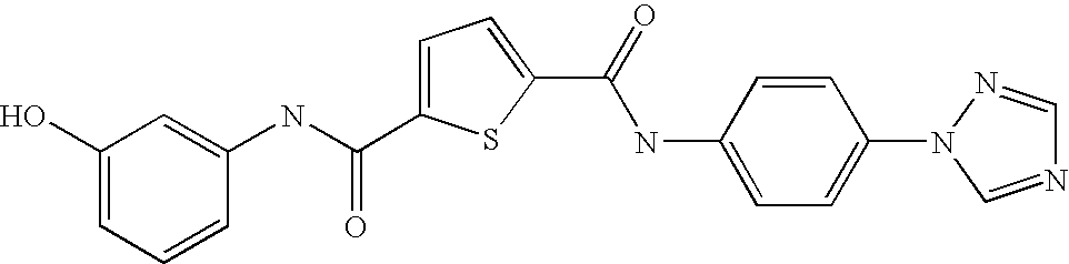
C1=C(C(NC2=CC(O)=CC=C2)=O)SC(C(=O)NC2=CC=C(N3C=NC=N3)C=C2)=C1
